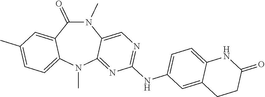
N1(C)C(=O)C2=CC(C)=CC=C2N(C)C2=NC(NC3=CC=C4C(=C3)CCC(=O)N4)=NC=C12
